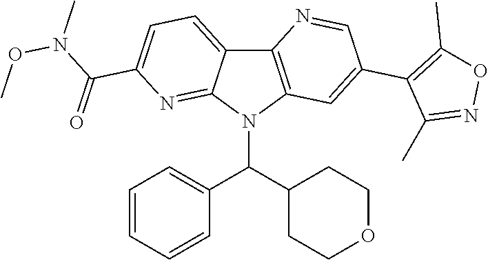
C12=C(N(C(C3CCOCC3)C3=CC=CC=C3)C3=NC(C(N(C)OC)=O)=CC=C13)C=C(C1=C(C)ON=C1C)C=N2
